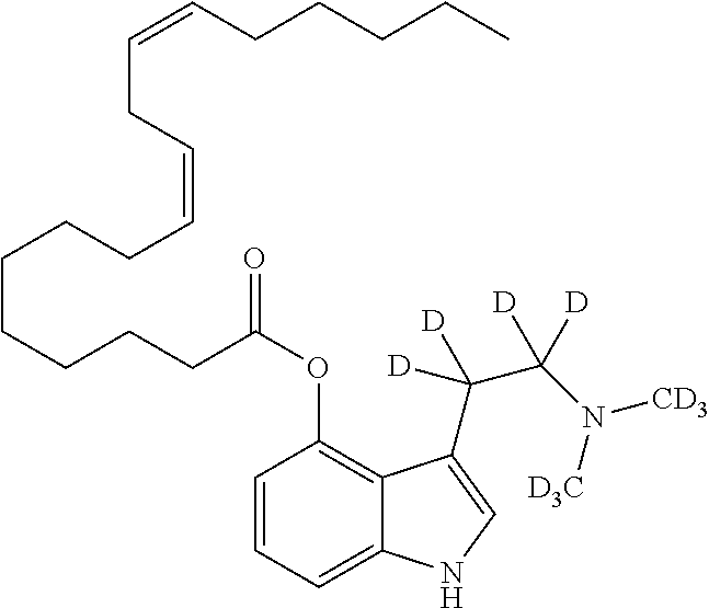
C1=CC=C2C(=C1OC(CCCCCCCC=CCC=CCCCCC)=O)C(C(C(N([D3C])[CD3])([D])[D])([D])[D])=CN2
